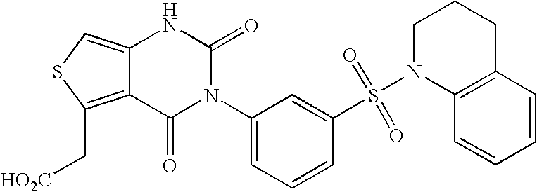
C12=CSC(C[HO2C])=C1C(=O)N(C1=CC=CC(S(N3C4=C(CCC3)C=CC=C4)(=O)=O)=C1)C(=O)N2
